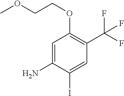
C1=C(N)C(I)=CC(C(F)(F)F)=C1OCCOC
